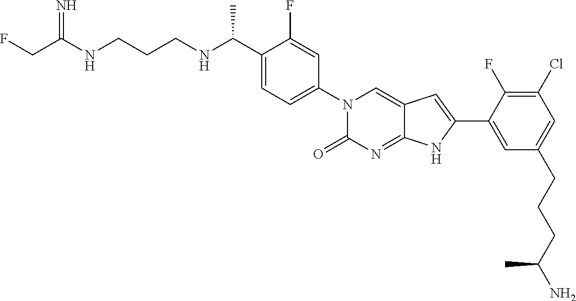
C(C(NCCCNC(C1=CC=C(N2C(=O)N=C3C(=C2)C=C(C2=CC(CCCC(N)C)=CC(Cl)=C2F)N3)C=C1F)C)=N)F
